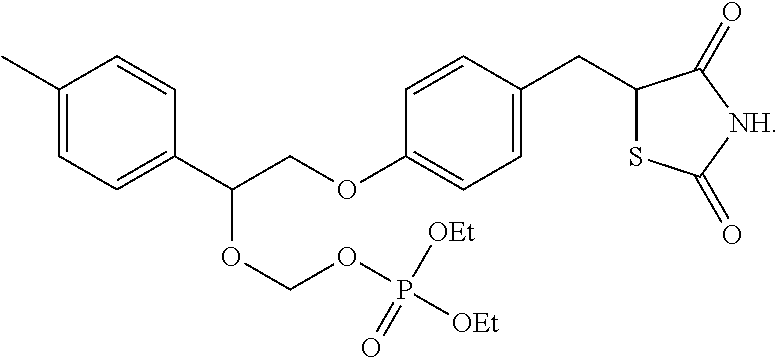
C1(C)=CC=C(C(COC2=CC=C(CC3SC(=O)[NH]C3=O)C=C2)OCOP([OEt])([OEt])=O)C=C1
